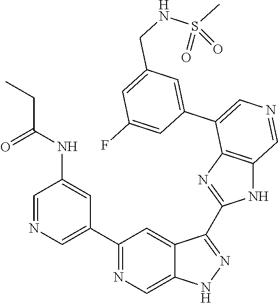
C1(C2=CN=CC(NC(CC)=O)=C2)=NC=C2C(=C1)C(C1=NC3=C(N1)C=NC=C3C1=CC(CNS(C)(=O)=O)=CC(F)=C1)=NN2
